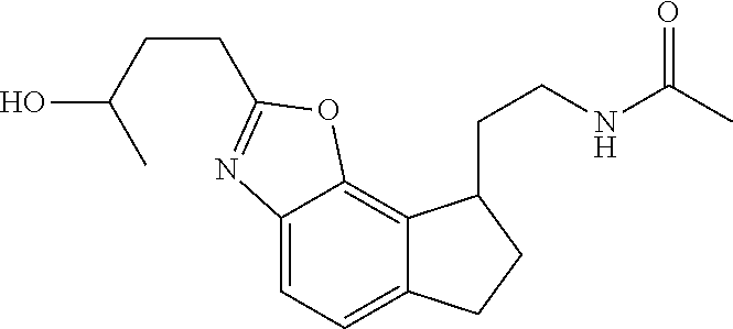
C12=CC=C3C(=C1OC(CCC(O)C)=N2)C(CCNC(C)=O)CC3
